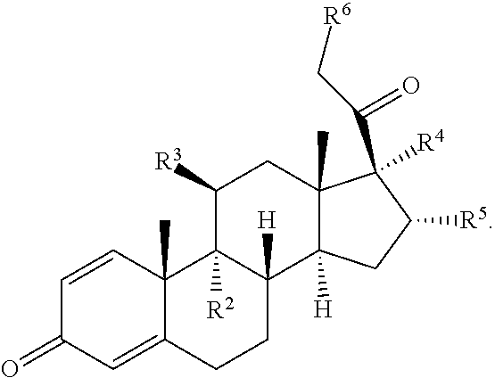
C1=CC2(C)C(=CC1=O)CCC1([H])C2([R2])C([R3])CC2(C)C1([H])CC([R5])C2(C(C[R6])=O)[R4]
